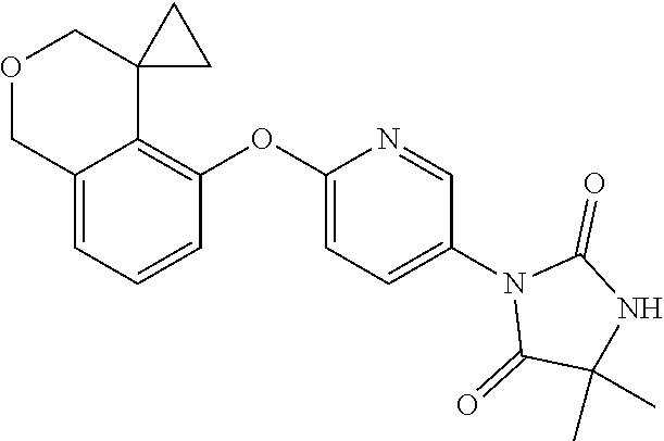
C12=CC=CC(OC3=CC=C(N4C(=O)C(C)(C)NC4=O)C=N3)=C1C1(COC2)CC1
